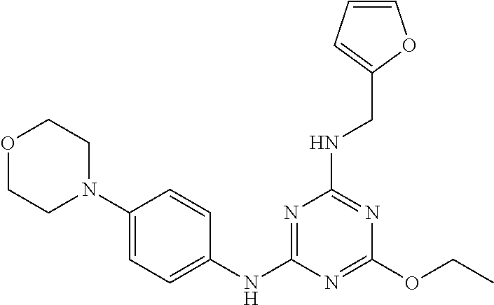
C1(N2CCOCC2)=CC=C(NC2=NC(NCC3=CC=CO3)=NC(OCC)=N2)C=C1
